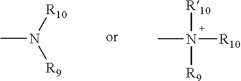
CN([R10])[R9].[R10]N([R10])(C)[R9]
